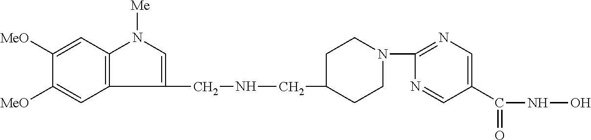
C1(CNCC2CCN(C3=NC=C(C(NO)=O)C=N3)CC2)=CN([Me])C2=C1C=C([MeO])C([MeO])=C2
